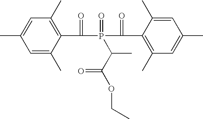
C1=C(C)C(C(=O)P(C(C2=C(C)C=C(C)C=C2C)=O)(=O)C(C(OCC)=O)C)=C(C)C=C1C
